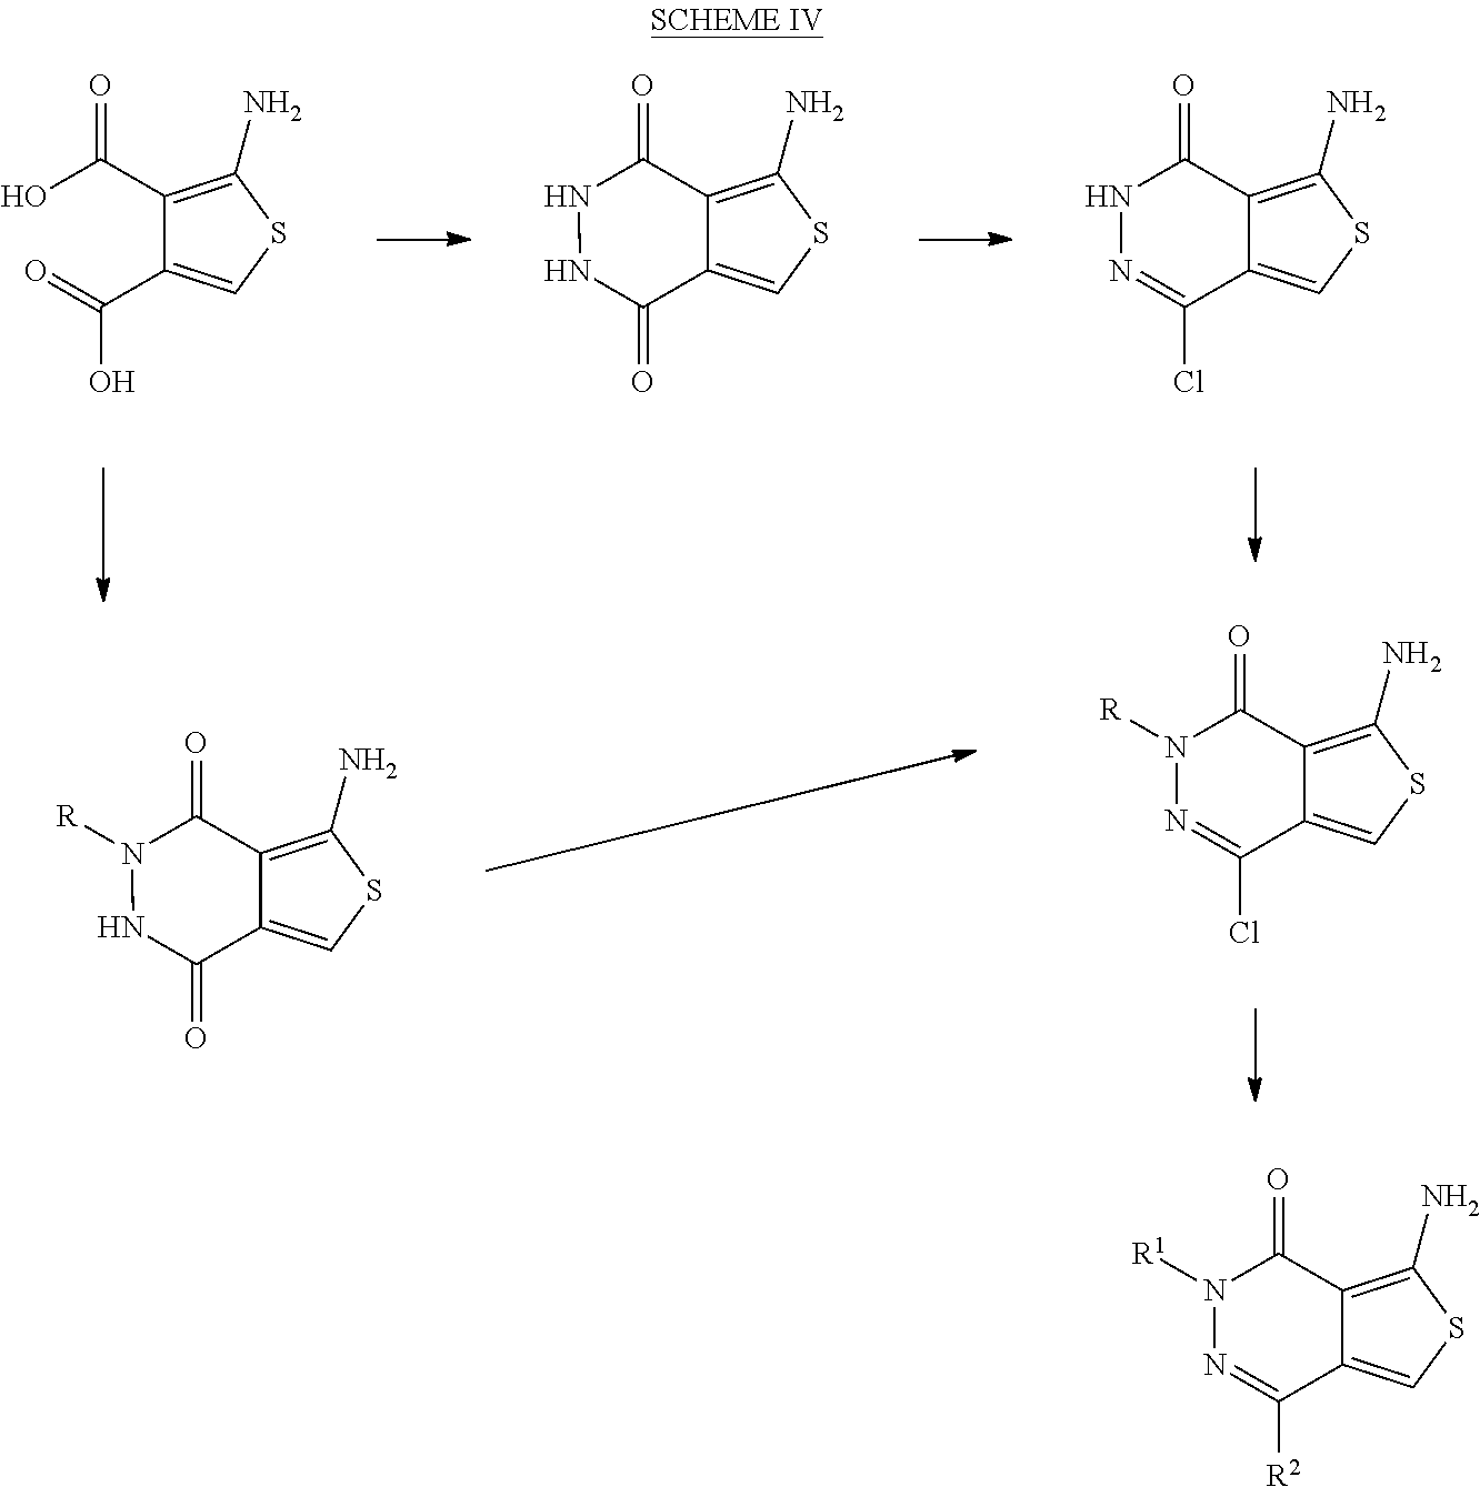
OC(C1=C(N)SC=C1C(=O)O)=O.N1NC(=O)C2=CSC(N)=C2C1=O.N1N=C(Cl)C2=CSC(N)=C2C1=O.N1([R])NC(=O)C2=CSC(N)=C2C1=O.N1([R])N=C(Cl)C2=CSC(N)=C2C1=O.N1([R1])N=C([R2])C2=CSC(N)=C2C1=O
